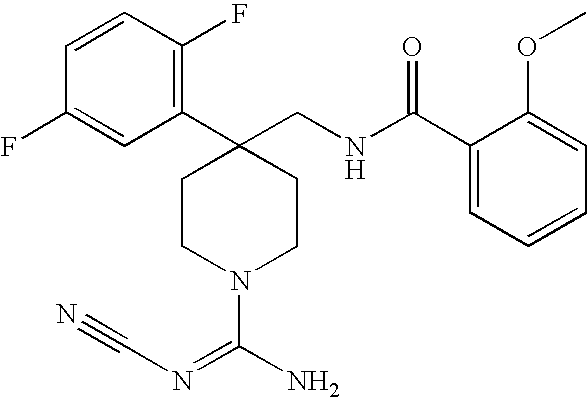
C1(C2(CNC(C3=CC=CC=C3OC)=O)CCN(C(N)=NC#N)CC2)=C(F)C=CC(F)=C1
